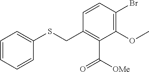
C1=CC(Br)=C(OC)C(C([OMe])=O)=C1CSC1=CC=CC=C1
